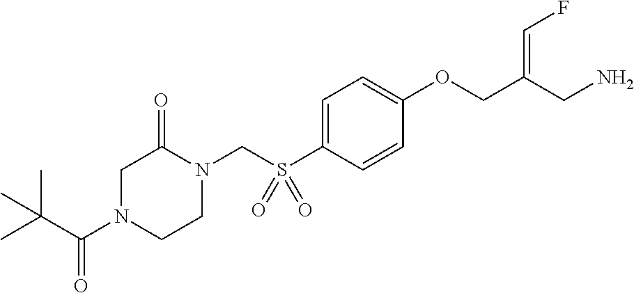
C1=C(S(CN2C(=O)CN(C(C(C)(C)C)=O)CC2)(=O)=O)C=CC(OCC(CN)=CF)=C1
